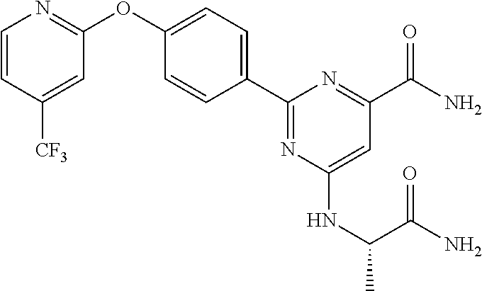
C1=CC([CF3])=CC(OC2=CC=C(C3=NC(NC(C(N)=O)C)=CC(C(=O)N)=N3)C=C2)=N1
